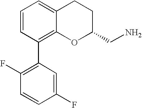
C1=CC(C2=C(F)C=CC(F)=C2)=C2C(=C1)CCC(CN)O2
